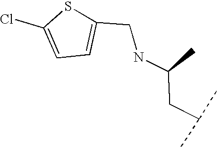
N(C(CC(C)C)C)CC1=CC=C(Cl)S1
